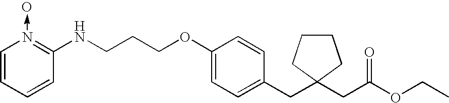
C1(OCCCNC2=N(->O)C=CC=C2)=CC=C(CC2(CC(OCC)=O)CCCC2)C=C1
